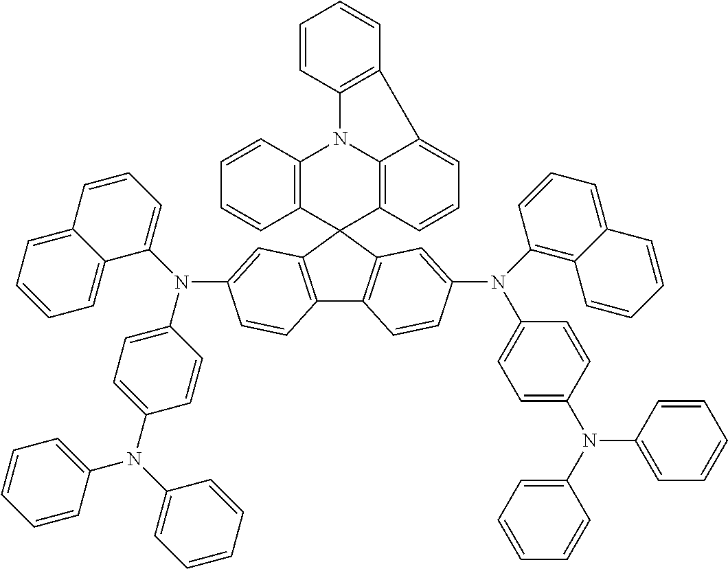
C12=C(C3(C4=C1C=CC(N(C1=CC=C(N(C5=CC=CC=C5)C5=CC=CC=C5)C=C1)C1=C5C(=CC=C1)C=CC=C5)=C4)C1=C4N(C5=C3C=CC=C5)C3=C(C4=CC=C1)C=CC=C3)C=C(N(C1=CC=C(N(C3=CC=CC=C3)C3=CC=CC=C3)C=C1)C1=CC=CC3=CC=CC=C13)C=C2
